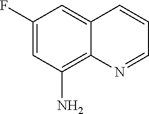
C1(F)=CC(N)=C2C(=C1)C=CC=N2
